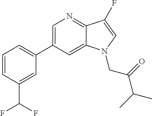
C1=C(C2=CC=CC(C(F)F)=C2)C=C2C(=N1)C(F)=CN2CC(C(C)C)=O
